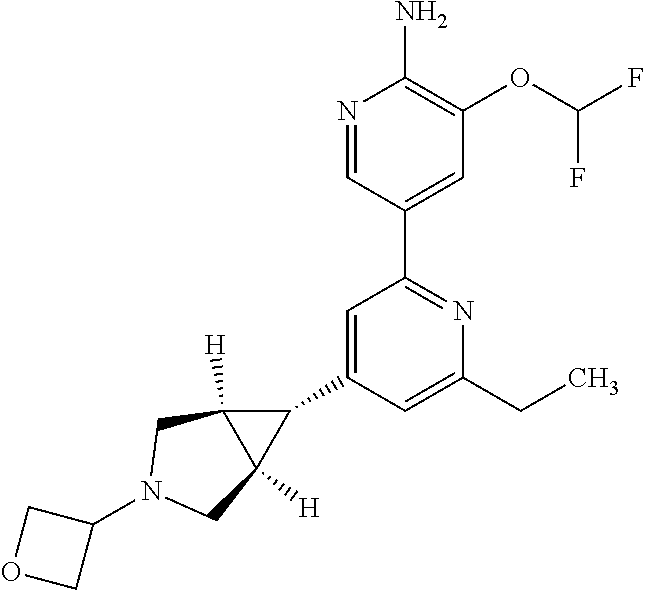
N1=CC(C2=NC(CC)=CC(C3C4([H])C3([H])CN(C3COC3)C4)=C2)=CC(OC(F)F)=C1N
